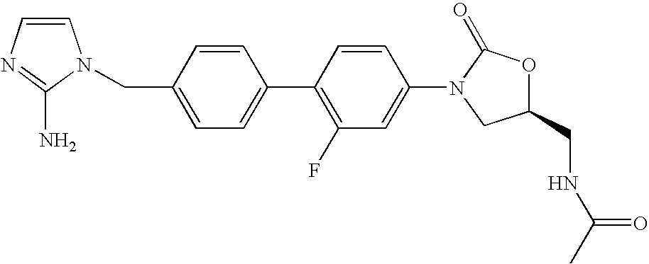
C1(CN2C(N)=NC=C2)=CC=C(C2=C(F)C=C(N3CC(CNC(C)=O)OC3=O)C=C2)C=C1
